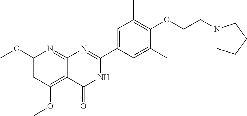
C1(OC)=CC(OC)=C2C(=N1)N=C(C1=CC(C)=C(OCCN3CCCC3)C(C)=C1)NC2=O
